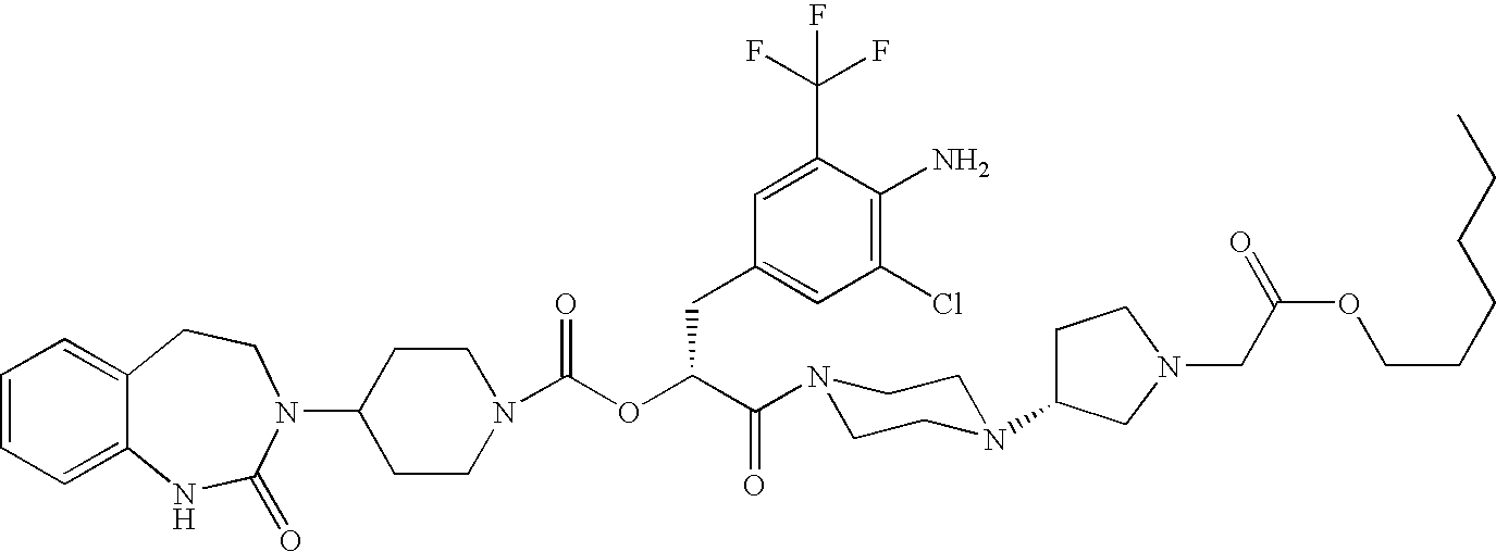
C1(N2C(=O)NC3=CC=CC=C3CC2)CCN(C(OC(C(=O)N2CCN(C3CCN(CC(OCCCCCC)=O)C3)CC2)CC2=CC(Cl)=C(N)C(C(F)(F)F)=C2)=O)CC1
